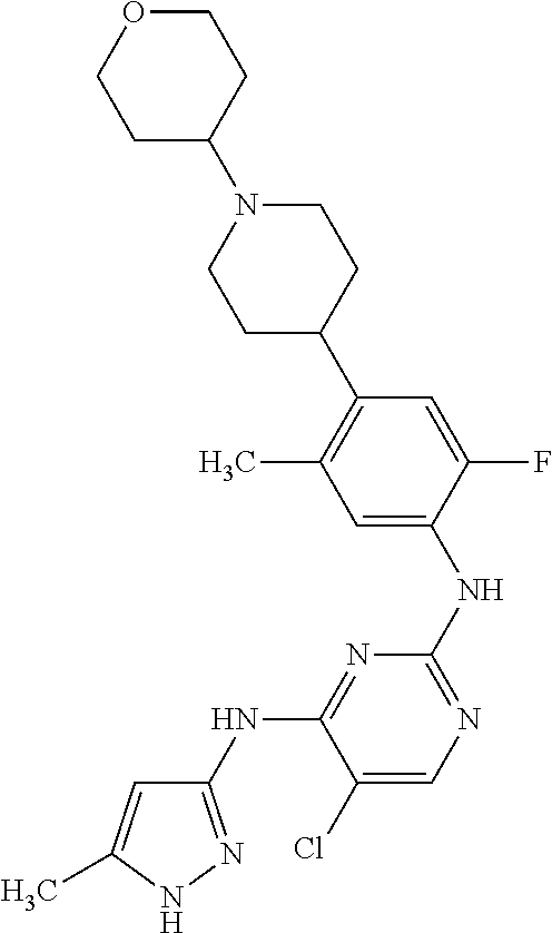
C1(NC2=NC(NC3=CC(C)=C(C4CCN(C5CCOCC5)CC4)C=C3F)=NC=C2Cl)=NNC(C)=C1
